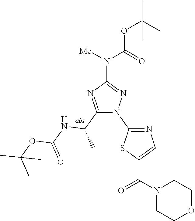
N1(C(=O)C2=CN=C(N3N=C(N(C(=O)OC(C)(C)C)[Me])N=C3C(NC(OC(C)(C)C)=O)C)S2)CCOCC1
